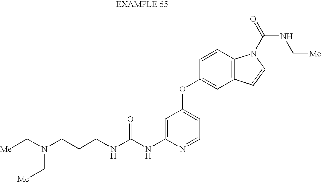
C1=C(NC(NCCCN(C[Me])C[Me])=O)N=CC=C1OC1=CC2=C(C=C1)N(C(=O)NC[Me])C=C2
